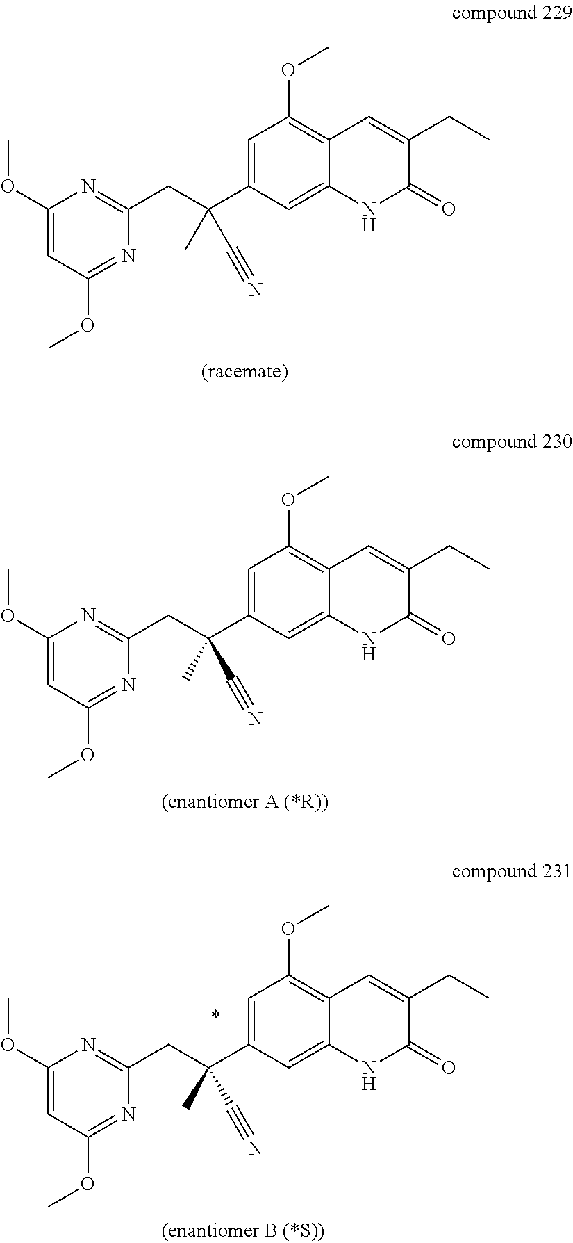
C1(OC)=CC(OC)=NC(CC(C2=CC(OC)=C3C(=C2)NC(=O)C(CC)=C3)(C)C#N)=N1.C1(OC)=CC(OC)=NC(CC(C2=CC(OC)=C3C(=C2)NC(=O)C(CC)=C3)(C)C#N)=N1.C1(OC)=CC(OC)=NC(CC(C2=CC(OC)=C3C(=C2)NC(=O)C(CC)=C3)(C)C#N)=N1
